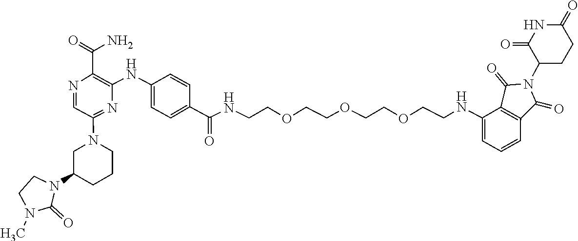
CN1C(=O)N(C2CCCN(C3=NC(NC4=CC=C(C(NCCOCCOCCOCCNC5=CC=CC6=C5C(=O)N(C5CCC(=O)NC5=O)C6=O)=O)C=C4)=C(C(N)=O)N=C3)C2)CC1
